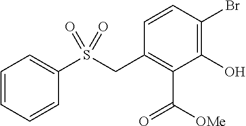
C1=CC=CC(S(CC2=C(C([OMe])=O)C(O)=C(Br)C=C2)(=O)=O)=C1
